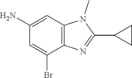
C12=C(N=C(C3CC3)N1C)C(Br)=CC(N)=C2
